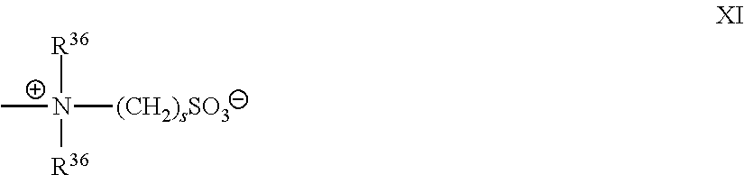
[R36][N+]([R36])([(CH2)sSO3])C
